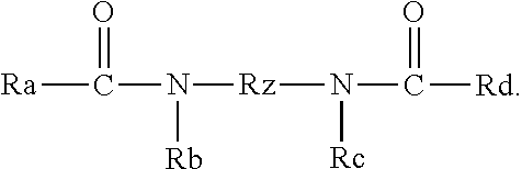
[Ra]C(=O)N([Rz]N(C(=O)[Rd])[Rc])[Rb]
